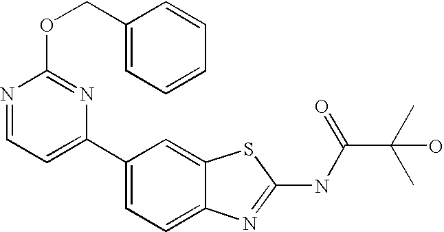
C1(C2=CC=C3C(=C2)SC(NC(C(C)(C)O)=O)=N3)=CC=NC(OCC2=CC=CC=C2)=N1
